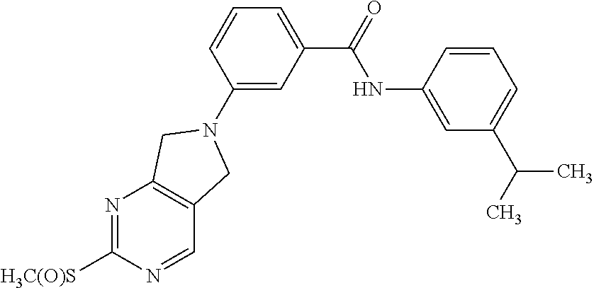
N1=C([H3C(O)S])N=CC2=C1CN(C1=CC(C(=O)NC3=CC(C(C)C)=CC=C3)=CC=C1)C2
